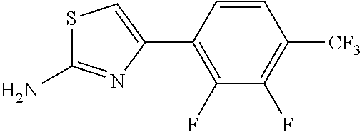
C1(F)=C(C2=CSC(N)=N2)C=CC([CF3])=C1F
